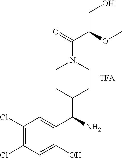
O(C)C(C(=O)N1CCC(C(C2=CC(Cl)=C(Cl)C=C2O)N)CC1)CO
